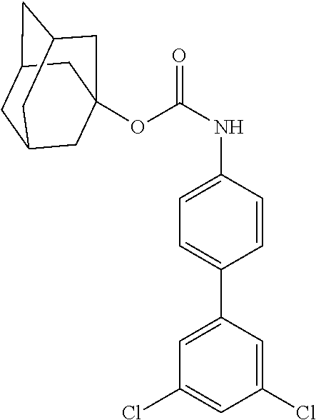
O(C(NC1=CC=C(C2=CC(Cl)=CC(Cl)=C2)C=C1)=O)C12CC3CC(CC(C1)C3)C2
